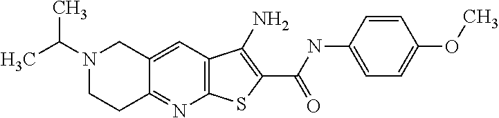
C12=C(C=C3C(=N1)CCN(C(C)C)C3)C(N)=C(C(NC1=CC=C(OC)C=C1)=O)S2
